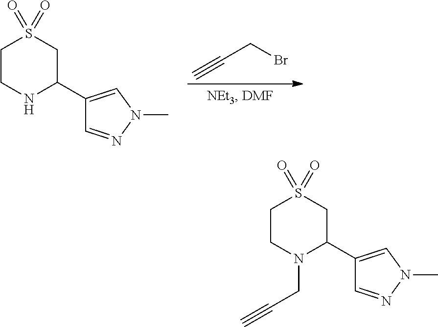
C(CBr)#C.C1(C2=CN(C)N=C2)CS(=O)(=O)CCN1.C1(C2=CN(C)N=C2)CS(=O)(=O)CCN1CC#C
